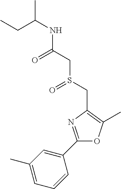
C(C(C)NC(CS(CC1=C(C)OC(C2=CC(C)=CC=C2)=N1)=O)=O)C
